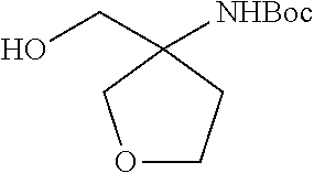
O1CCC(CO)([NHBoc])C1
